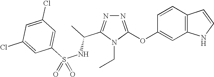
N1=C(OC2=CC3=C(C=C2)C=CN3)N(CC)C(C(NS(C2=CC(Cl)=CC(Cl)=C2)(=O)=O)C)=N1
